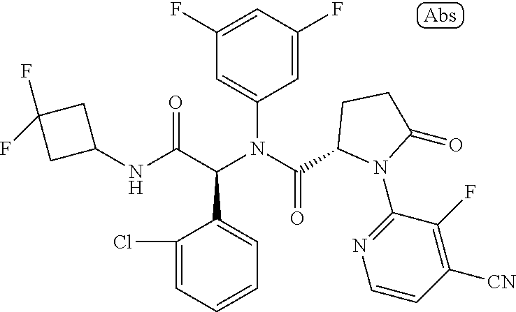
C1(F)=CC(F)=CC(N(C(=O)C2N(C3=NC=CC([CN])=C3F)C(=O)CC2)C(C(NC2CC(F)(F)C2)=O)C2=CC=CC=C2Cl)=C1
